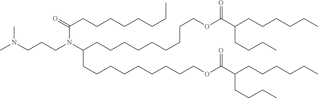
CN(CCCN(C(CCCCCCCCCOC(C(CCCCCC)CCCC)=O)CCCCCCCCCOC(C(CCCCCC)CCCC)=O)C(CCCCCCCC)=O)C
